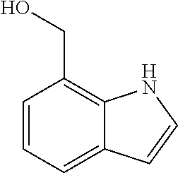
C1(CO)=C2C(=CC=C1)C=CN2
